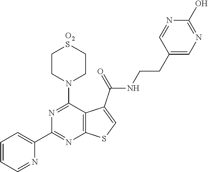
C12=C(C(N3CC[O2S]CC3)=NC(C3=CC=CC=N3)=N1)C(C(=O)NCCC1=CN=C(O)N=C1)=CS2
